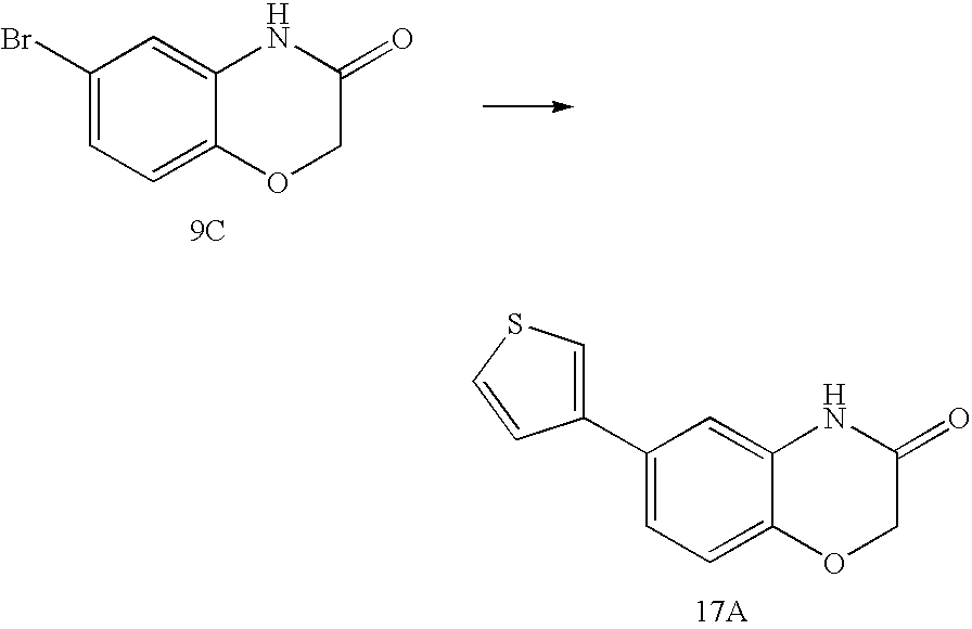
C1(Br)=CC=C2C(=C1)NC(=O)CO2.[9C].C1(C2=CSC=C2)=CC=C2C(=C1)NC(=O)CO2.[17A]
